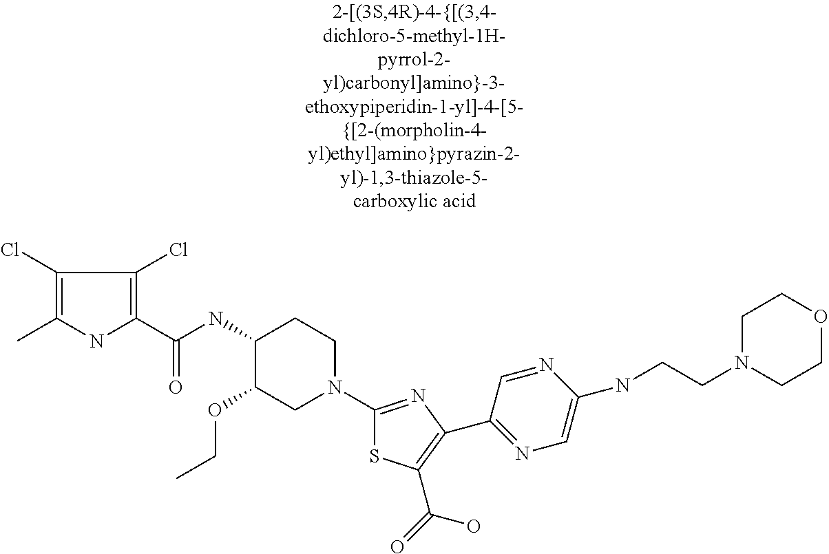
C1(Cl)=C(C)NC(C(NC2C(OCC)CN(C3=NC(C4=NC=C(NCCN5CCOCC5)N=C4)=C(C(=O)O)S3)CC2)=O)=C1Cl
